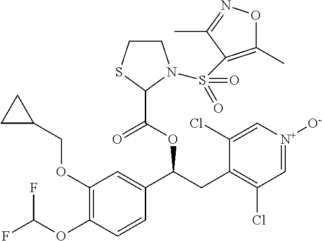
C1(OCC2CC2)=C(OC(F)F)C=CC(C(OC(=O)C2N(S(=O)(=O)C3=C(C)ON=C3C)CCS2)CC2=C(Cl)C=[N+]([O-])C=C2Cl)=C1
